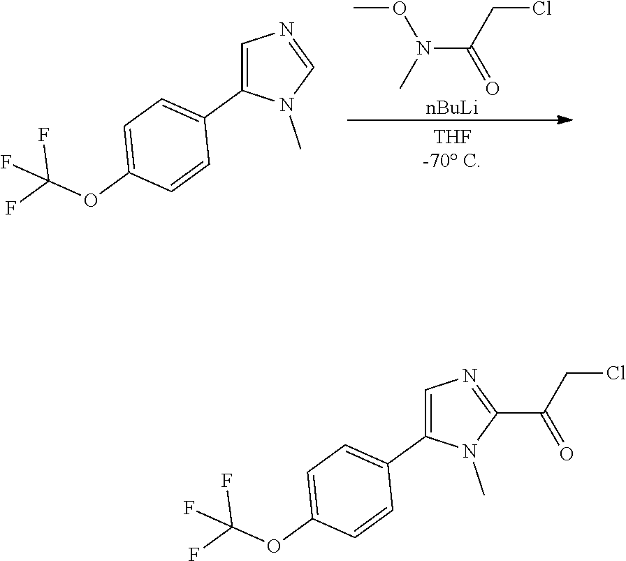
CON(C(=O)CCl)C.[nBuLi].C1=C(C2=CC=C(OC(F)(F)F)C=C2)N(C)C=N1.C1=C(C2=CC=C(OC(F)(F)F)C=C2)N(C)C(C(=O)CCl)=N1
